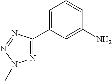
NC1=CC(C2=NN(C)N=N2)=CC=C1
